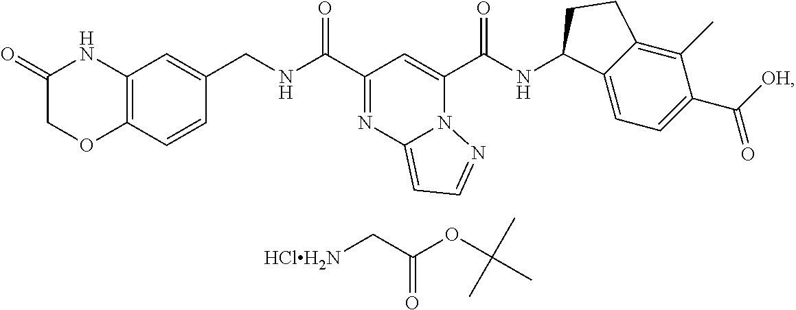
C12=C(C=CC(CNC(=O)C3=NC4=CC=NN4C(C(NC4C5=CC=C(C([OH])=O)C(C)=C5CC4)=O)=C3)=C1)OCC(=O)N2.[HClH2N]CC(OC(C)(C)C)=O
